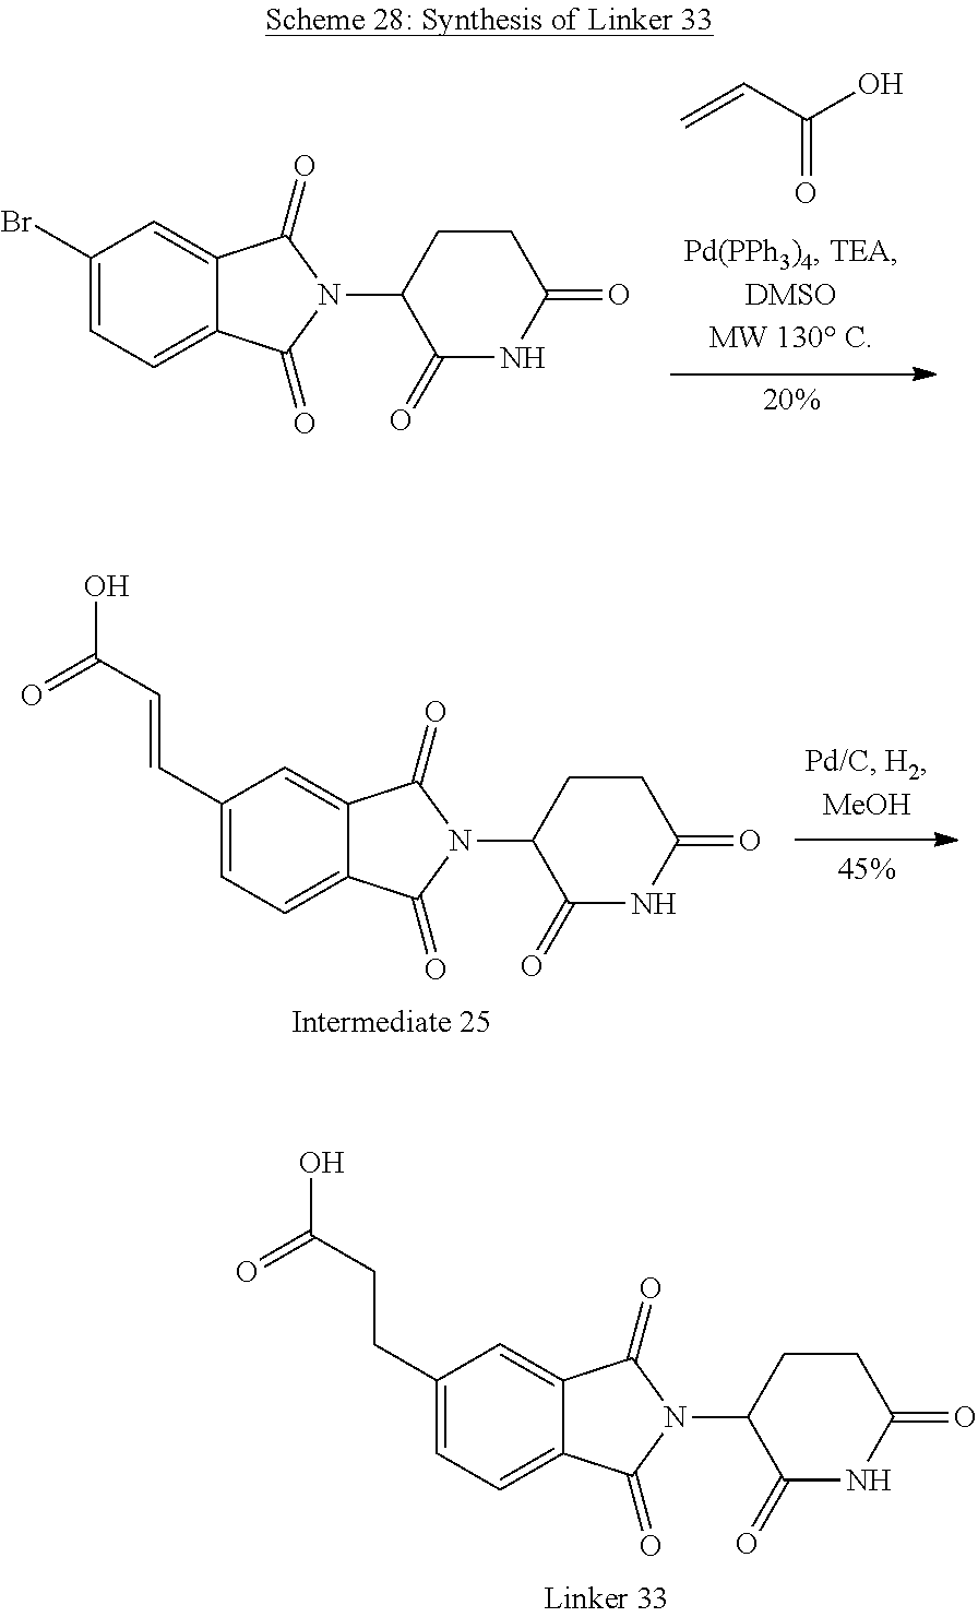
C(=O)(O)C=C.C1=C2C(=O)N(C3C(=O)NC(=O)CC3)C(=O)C2=CC=C1Br.C1=C2C(=O)N(C3C(=O)NC(=O)CC3)C(=O)C2=CC=C1C=CC(=O)O.C1=C2C(=O)N(C3C(=O)NC(=O)CC3)C(=O)C2=CC=C1CCC(=O)O
